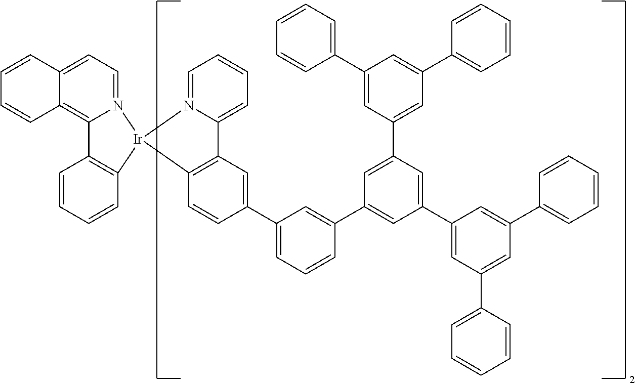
C12=C(C=CC(C3=CC=CC(C4=CC(C5=CC(C6=CC=CC=C6)=CC(C6=CC=CC=C6)=C5)=CC(C5=CC(C6=CC=CC=C6)=CC(C6=CC=CC=C6)=C5)=C4)=C3)=C1)[Ir]1(N3=CC=CC=C23)N2=CC=C3C(=C2C2=C1C=CC=C2)C=CC=C3
